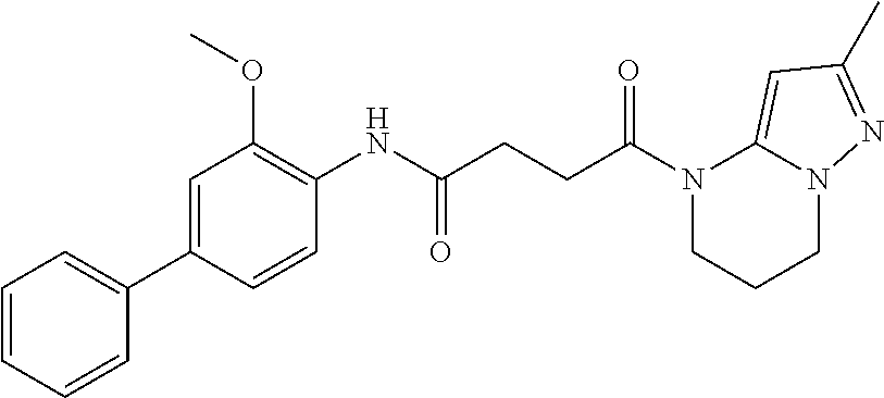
C1CN(C(CCC(NC2=C(OC)C=C(C3=CC=CC=C3)C=C2)=O)=O)C2=CC(C)=NN2C1
